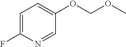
C1=C(F)N=CC(OCOC)=C1
